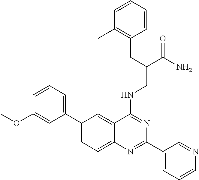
C1(C2=CC=CC(OC)=C2)=CC=C2C(=C1)C(NCC(C(N)=O)CC1=C(C)C=CC=C1)=NC(C1=CC=CN=C1)=N2
